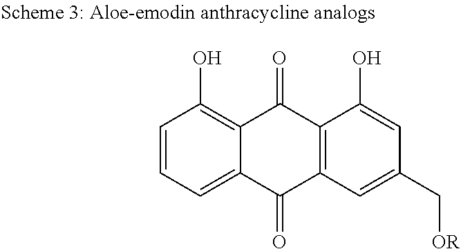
C1=CC=C2C(=C1O)C(=O)C1=C(C2=O)C=C(C[OR])C=C1O
